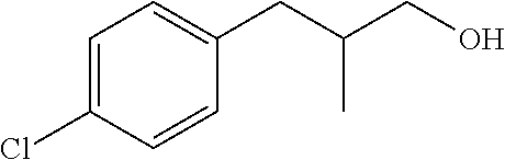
C1=C(Cl)C=CC(CC(CO)C)=C1
